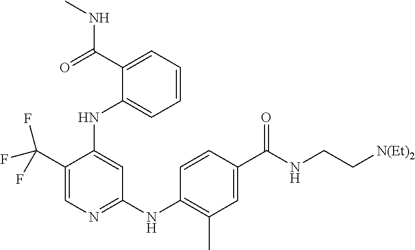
C1(C(F)(F)F)=CN=C(NC2=C(C)C=C(C(NCC[N(Et)2])=O)C=C2)C=C1NC1=CC=CC=C1C(NC)=O
